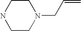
C1CN(CC=C)CCN1
